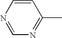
C1=CN=CN=C1C
